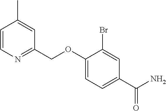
C1=CN=C(COC2=CC=C(C(N)=O)C=C2Br)C=C1C
